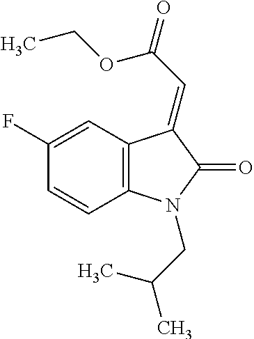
C12=C(N(CC(C)C)C(=O)C1=CC(=O)OCC)C=CC(F)=C2
